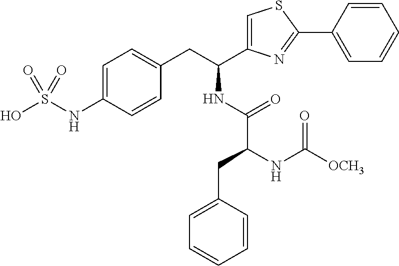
C1=C(NS(O)(=O)=O)C=CC(CC(NC(C(NC([OCH3])=O)CC2=CC=CC=C2)=O)C2=CSC(C3=CC=CC=C3)=N2)=C1
